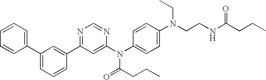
C1=CC(C2=CC=CC(C3=NC=NC(N(C4=CC=C(N(CCNC(CCC)=O)CC)C=C4)C(=O)CCC)=C3)=C2)=CC=C1
